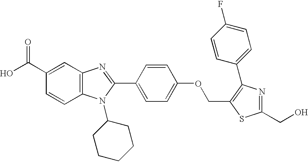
OC(C1=CC2=C(C=C1)N(C1CCCCC1)C(C1=CC=C(OCC3=C(C4=CC=C(F)C=C4)N=C(CO)S3)C=C1)=N2)=O
